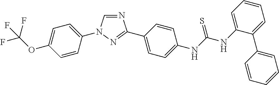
C1=CC(N2C=NC(C3=CC=C(NC(NC4=CC=CC=C4C4=CC=CC=C4)=S)C=C3)=N2)=CC=C1OC(F)(F)F
